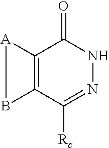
C12=C(C([Rc])=NNC1=O)B[A]2
